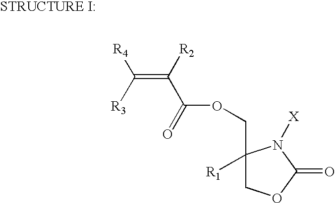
C1(COC(C([R2])=C([R3])[R4])=O)([R1])COC(=O)N1[X]
